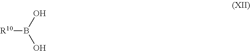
[R10]B(O)O
